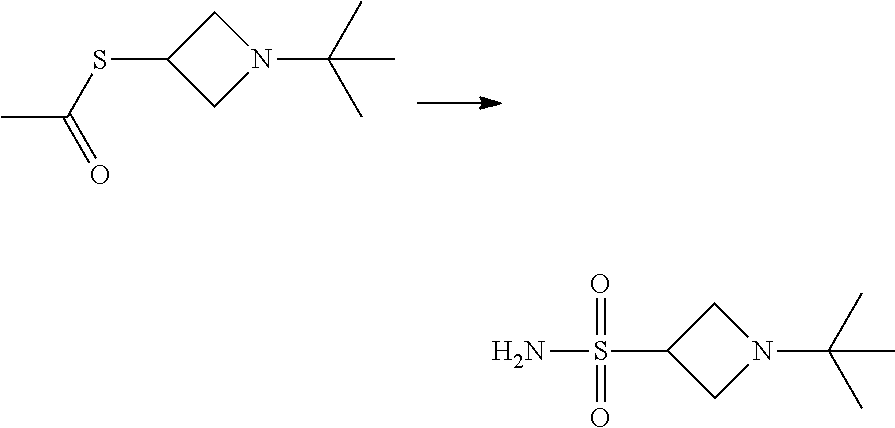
C1(SC(C)=O)CN(C(C)(C)C)C1.C1(S(N)(=O)=O)CN(C(C)(C)C)C1
